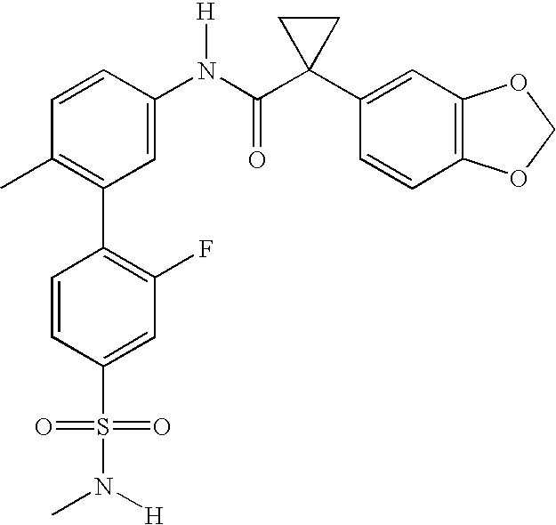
C1(C2=C(C)C=CC(N(C(C3(C4=CC5=C(C=C4)OCO5)CC3)=O)[H])=C2)=C(F)C=C(S(N(C)[H])(=O)=O)C=C1
